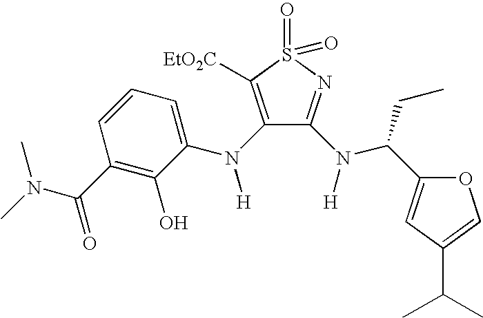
N(C(C1=C(O)C(N([H])C2=C([EtO2C])S(=O)(=O)N=C2N(C(CC)C2=CC(C(C)C)=CO2)[H])=CC=C1)=O)(C)C
